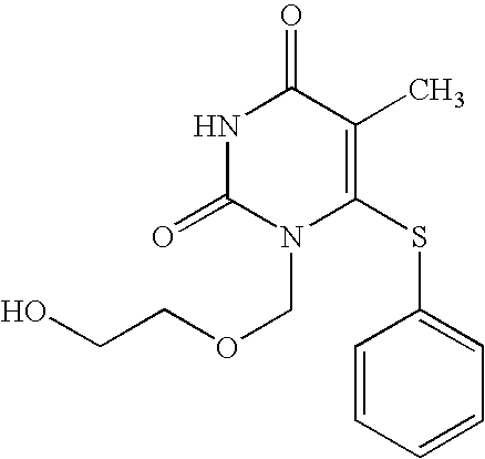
N1C(=O)N(COCCO)C(SC2=CC=CC=C2)=C(C)C1=O
